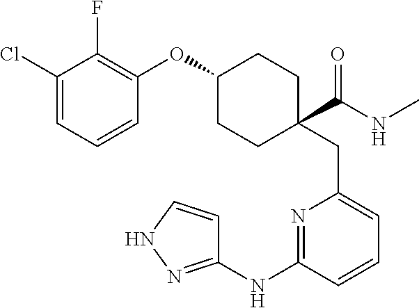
C1(OC2=C(F)C(Cl)=CC=C2)CCC(C(NC)=O)(CC2=CC=CC(NC3=NNC=C3)=N2)CC1
